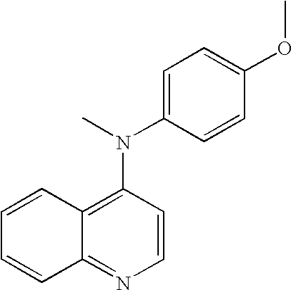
C12=NC=CC(N(C3=CC=C(OC)C=C3)C)=C1C=CC=C2
